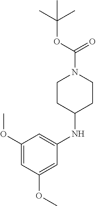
N(C1=CC(OC)=CC(OC)=C1)C1CCN(C(OC(C)(C)C)=O)CC1
